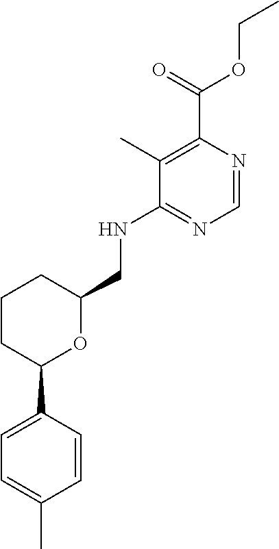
N1=C(NCC2OC(C3=CC=C(C)C=C3)CCC2)C(C)=C(C(=O)OCC)N=C1
